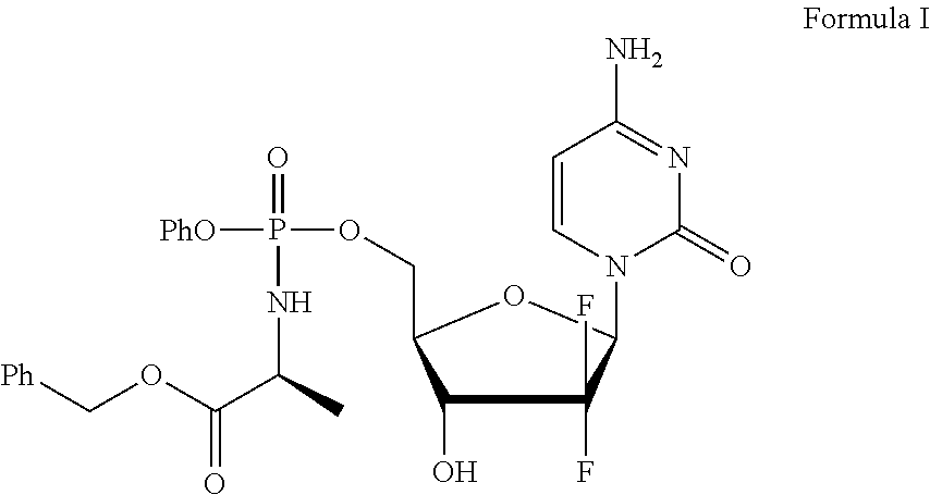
C1=CN(C2C(F)(F)C(O)C(COP(=O)(NC(C)C(OC[Ph])=O)[PhO])O2)C(=O)N=C1N
